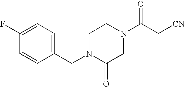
C1N(CC2=CC=C(F)C=C2)C(=O)CN(C(C[CN])=O)C1
